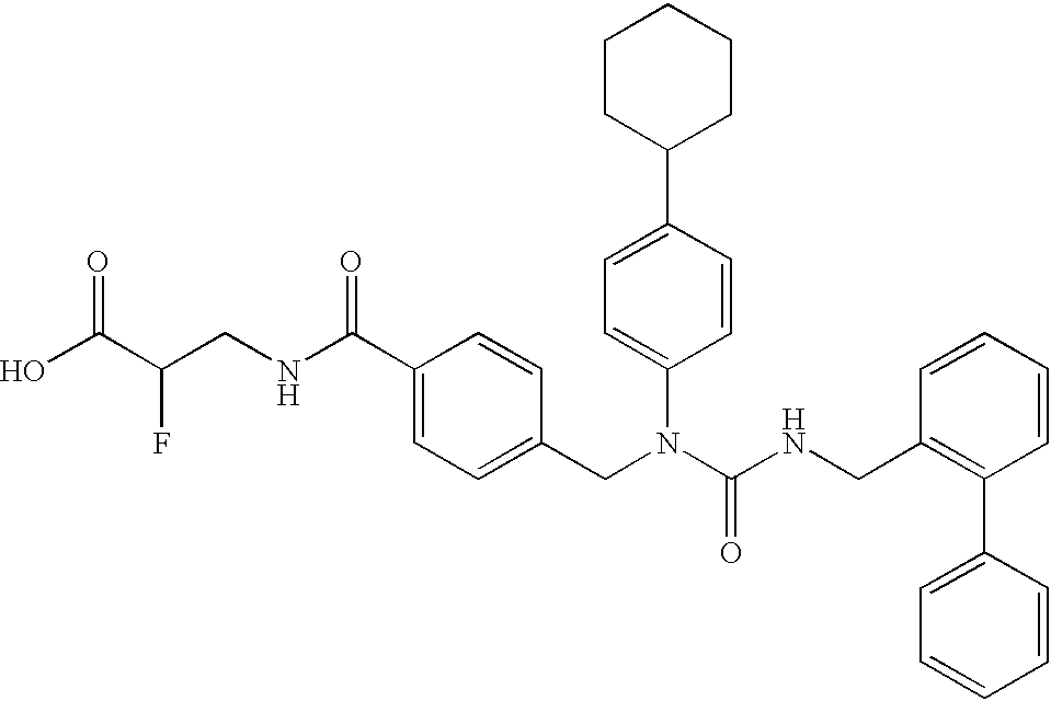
OC(C(CNC(C1=CC=C(CN(C(NCC2=C(C3=CC=CC=C3)C=CC=C2)=O)C2=CC=C(C3CCCCC3)C=C2)C=C1)=O)F)=O
